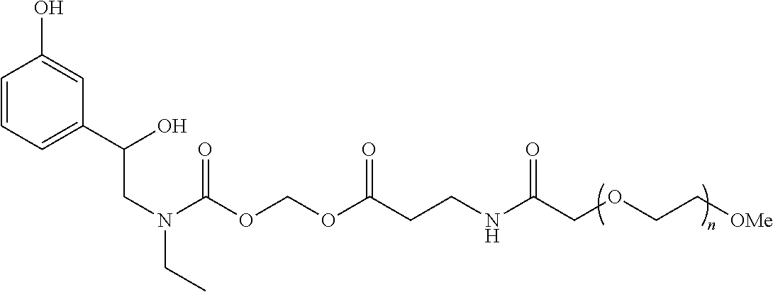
N(CCC(OCOC(N(CC(C1=CC=CC(O)=C1)O)CC)=O)=O)C(COCC[OMe])=O
